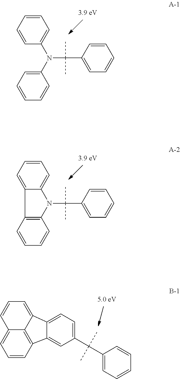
N(C(C1=CC=CC=C1)(C)C)(C1=CC=CC=C1)C1=CC=CC=C1.N1(C(C2=CC=CC=C2)(C)C)C2=C(C=CC=C2)C2=CC=CC=C12.C12=CC=C(C(C3=CC=CC=C3)(C)C)C=C1C1=C3C(=CC=C1)C=CC=C23
